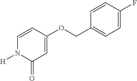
C1=CC(OCC2=CC=C(F)C=C2)=CC(=O)N1[H]
